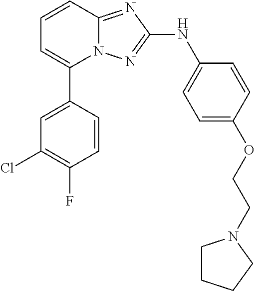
C1=CC2=NC(NC3=CC=C(OCCN4CCCC4)C=C3)=NN2C(C2=CC(Cl)=C(F)C=C2)=C1
